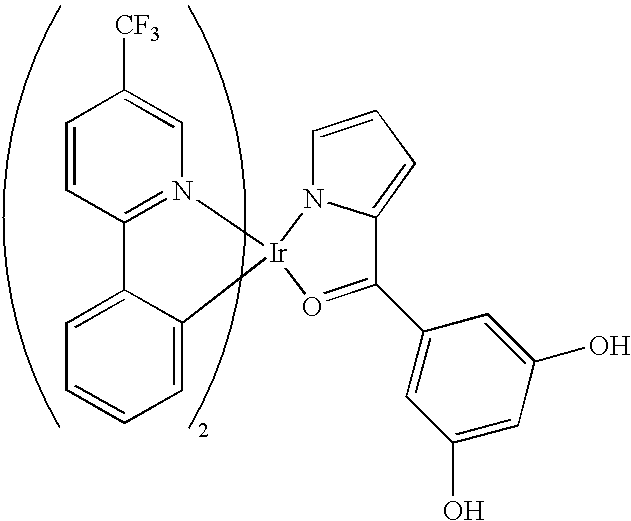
C1=CC2=N(C=C1[CF3])[Ir]1(C3=CC=CC=C23)O=C(C2=CC(O)=CC(O)=C2)C2=CC=CN12
